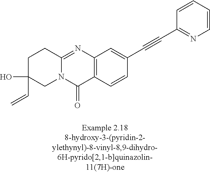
N12C(=NC3=C(C1=O)C=CC(C#CC1=NC=CC=C1)=C3)CCC(C=C)(O)C2
